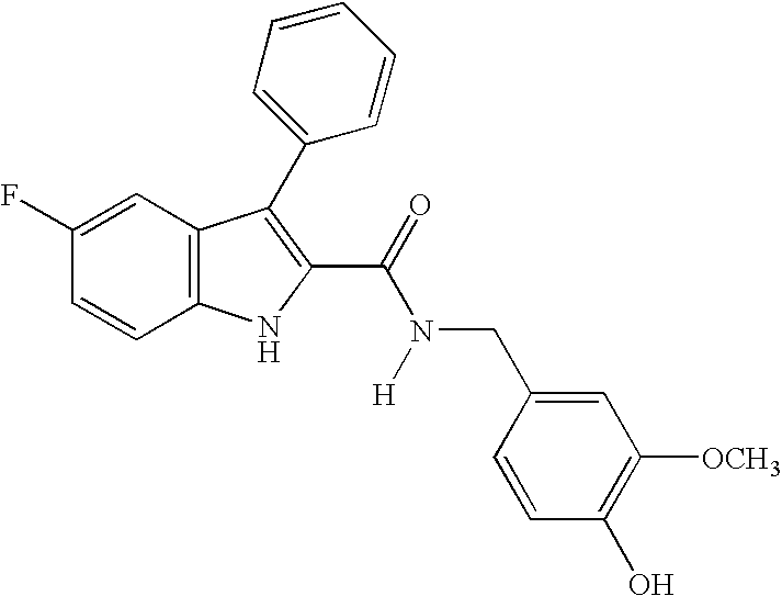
C1=C(F)C=CC2=C1C(C1=CC=CC=C1)=C(C(N(CC1=CC([OCH3])=C(O)C=C1)[H])=O)N2
